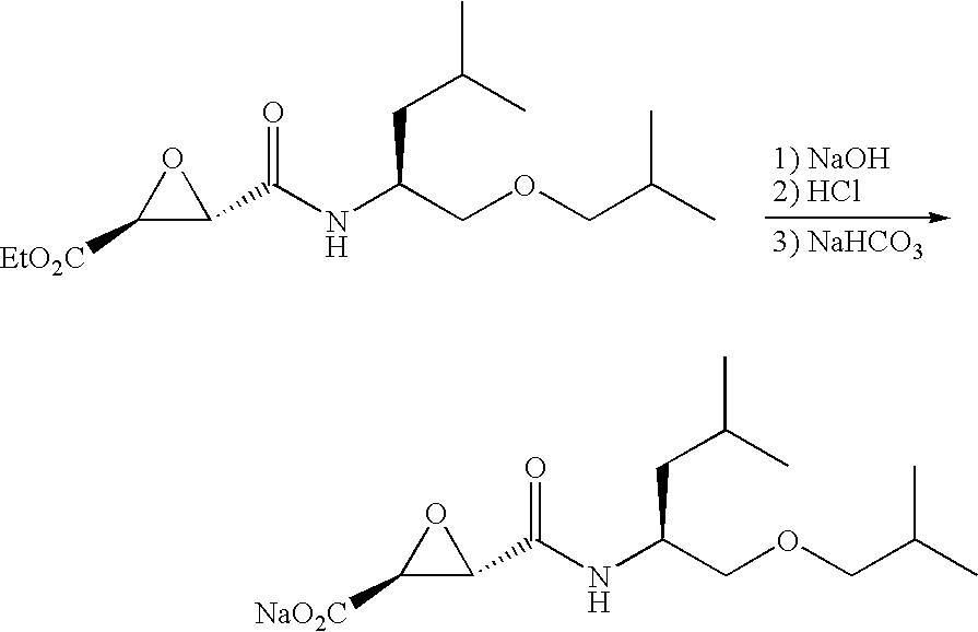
C(C(COCC(C)C)NC(C1C([EtO2C])O1)=O)C(C)C.C(C(COCC(C)C)NC(C1C([NaO2C])O1)=O)C(C)C
